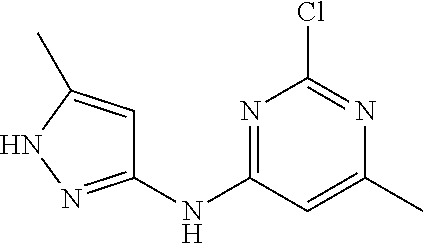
N1=C(NC2=NNC(C)=C2)C=C(C)N=C1Cl
